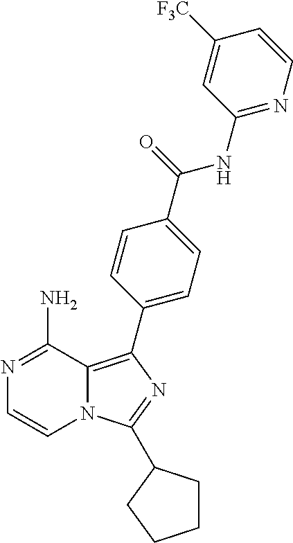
N1=C(N)C2=C(C3=CC=C(C(=O)NC4=NC=CC([F3C])=C4)C=C3)N=C(C3CCCC3)N2C=C1
